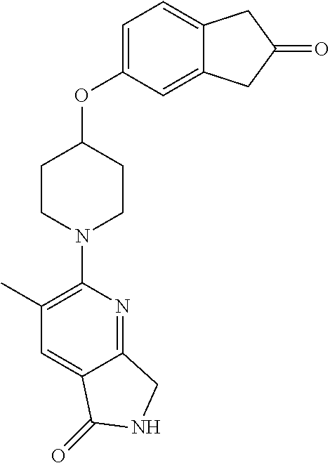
C1(C)=C(N2CCC(OC3=CC=C4C(=C3)CC(=O)C4)CC2)N=C2C(=C1)C(=O)NC2
